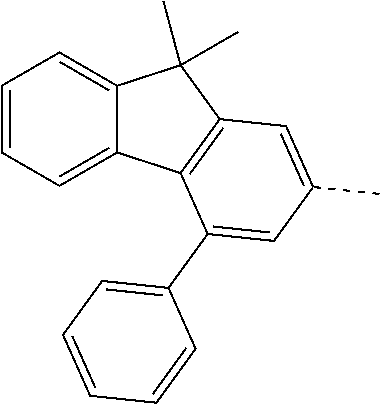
C1=CC=C2C(=C1)C(C)(C)C1=C2C(C2=CC=CC=C2)=CC(C)=C1
